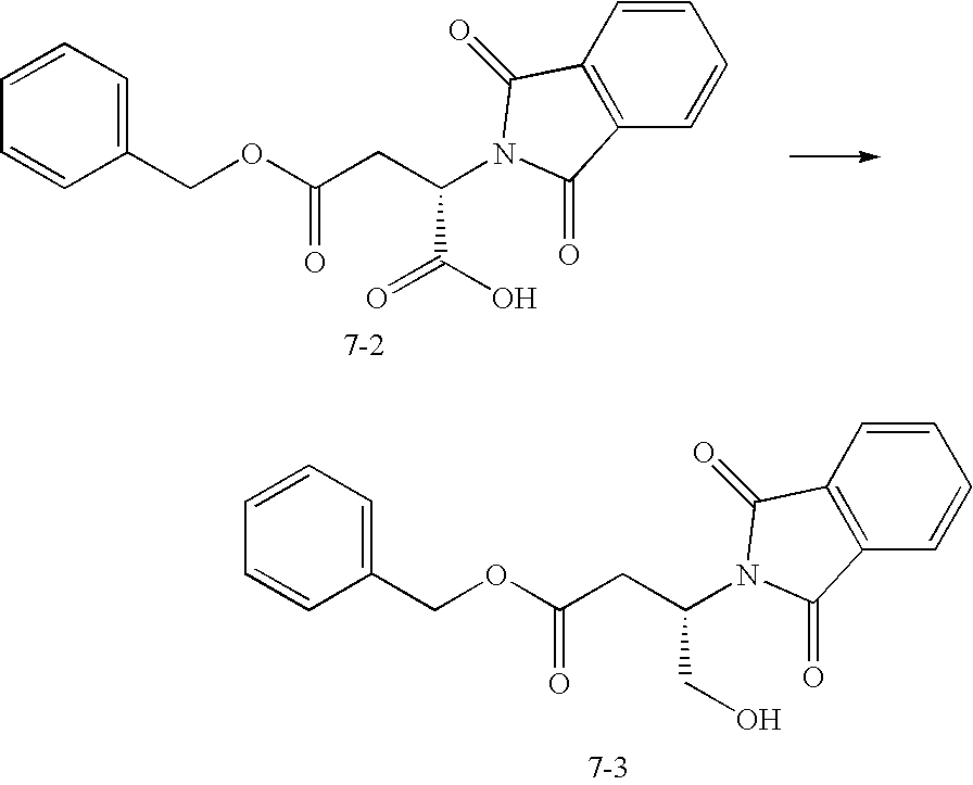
C1=CC(COC(CC(CO)N2C(=O)C3=C(C=CC=C3)C2=O)=O)=CC=C1.C1=CC(COC(CC(C(O)=O)N2C(=O)C3=C(C=CC=C3)C2=O)=O)=CC=C1
